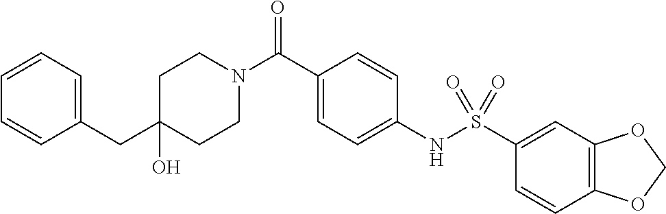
C1(CC2=CC=CC=C2)(O)CCN(C(C2=CC=C(NS(C3=CC4=C(C=C3)OCO4)(=O)=O)C=C2)=O)CC1
